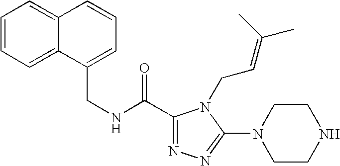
C12=CC=CC=C1C=CC=C2CNC(C1=NN=C(N2CCNCC2)N1CC=C(C)C)=O
